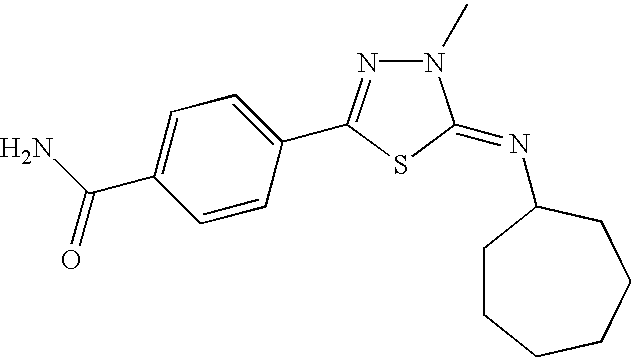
C1=CC(C2=NN(C)C(=NC3CCCCCC3)S2)=CC=C1C(=O)N
